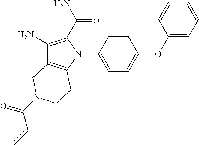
C1(OC2=CC=C(N3C(C(N)=O)=C(N)C4=C3CCN(C(=O)C=C)C4)C=C2)=CC=CC=C1
